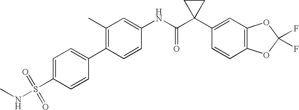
C1(C2=C(C)C=C(NC(C3(C4=CC5=C(C=C4)OC(F)(F)O5)CC3)=O)C=C2)=CC=C(S(NC)(=O)=O)C=C1
